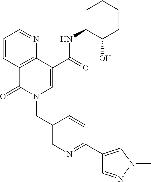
C1=CC2=C(N=C1)C(C(=O)NC1C(O)CCCC1)=CN(CC1=CN=C(C3=CN(C)N=C3)C=C1)C2=O
